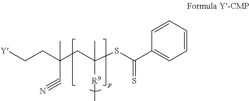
C1=CC=CC=C1C(SC(CC(CC[Y])(C#N)C)(C)[R9]C)=S
